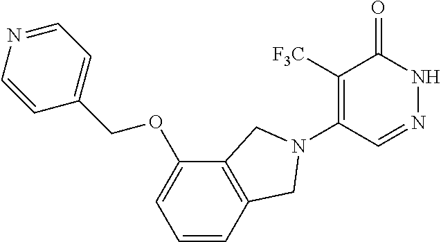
C1([F3C])=C(N2CC3=C(C(OCC4=CC=NC=C4)=CC=C3)C2)C=NNC1=O
